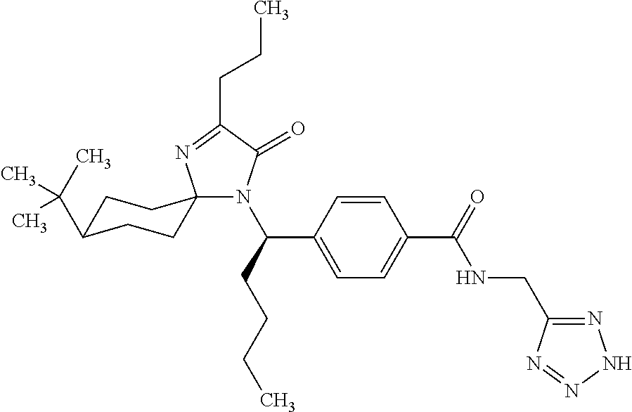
N1(C(CCCC)C2=CC=C(C(=O)NCC3=NNN=N3)C=C2)C(=O)C(CCC)=NC12CCC(C(C)(C)C)CC2
